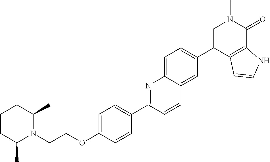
C(OC1=CC=C(C2=NC3=CC=C(C4=CN(C)C(=O)C5=C4C=CN5)C=C3C=C2)C=C1)CN1C(C)CCCC1C
